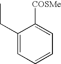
C1(CC)=CC=CC=C1[COSMe]
